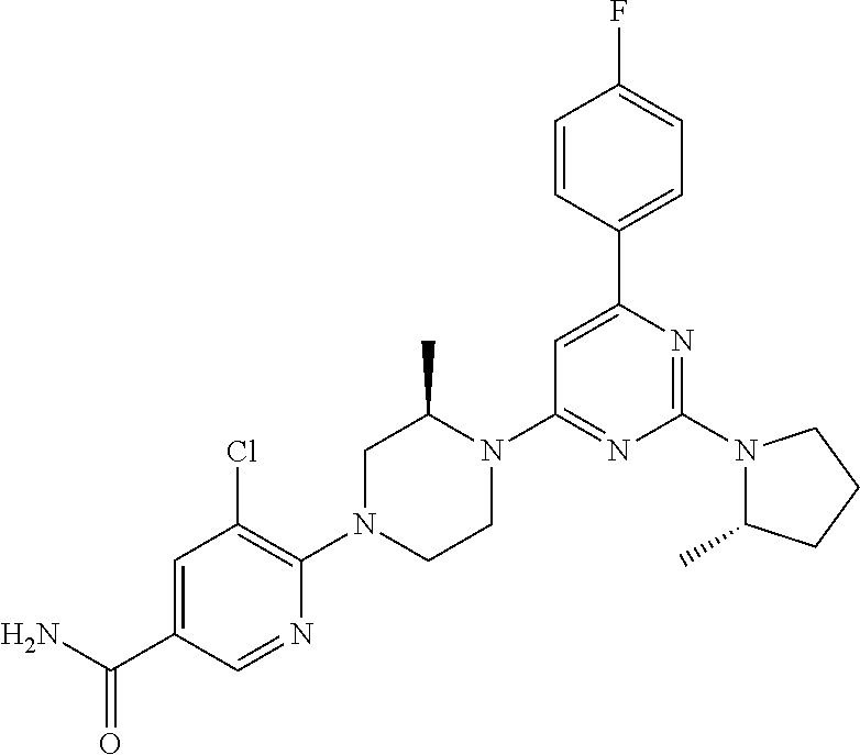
C1=C(C(N)=O)C=NC(N2CCN(C3=NC(N4C(C)CCC4)=NC(C4=CC=C(F)C=C4)=C3)C(C)C2)=C1Cl
